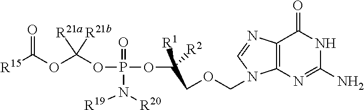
C12=C(N=C(N)NC1=O)N(COCC(OP(=O)(OC(OC([R15])=O)([R21a])[R21b])N([R19])[R20])([R1])[R2])C=N2
